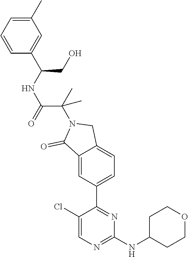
C1(C)=CC=CC(C(CO)NC(C(N2C(=O)C3=CC(C4=NC(NC5CCOCC5)=NC=C4Cl)=CC=C3C2)(C)C)=O)=C1
